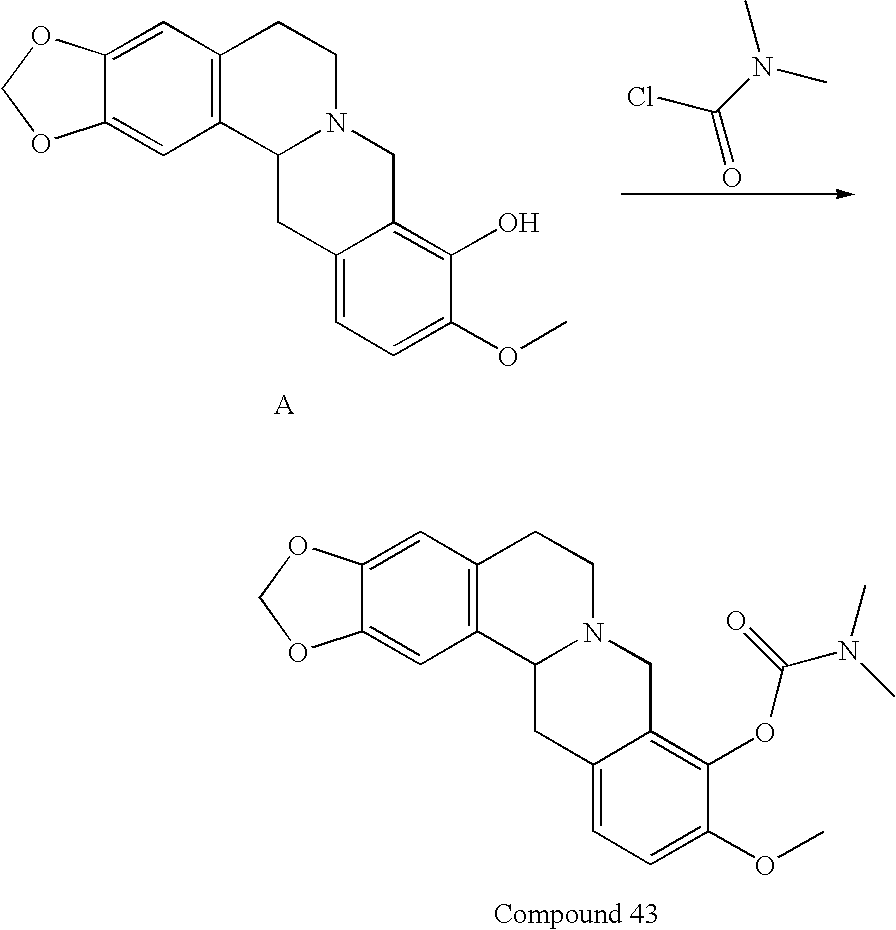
ClC(N(C)C)=O.C12=C(C=C3C(=C1)OCO3)CCN1C2CC2=CC=C(OC)C(O)=C2C1.C12=C(C=C3C(=C1)OCO3)CCN1C2CC2=CC=C(OC)C(OC(N(C)C)=O)=C2C1
